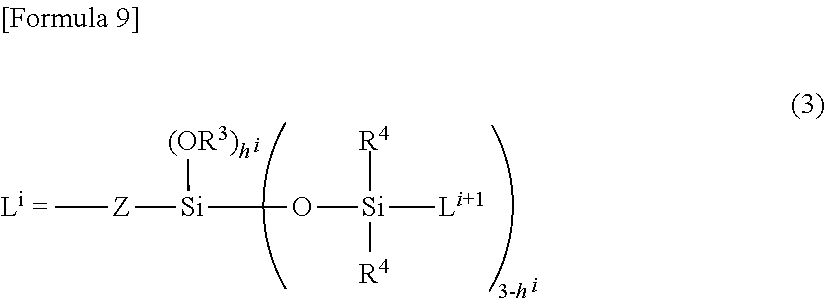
C[Z][Si](O[Si]([Li+1])([R4])[R4])[(OR3)h]
